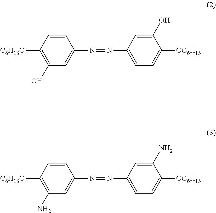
C1([C6H13O])=C(O)C=C(N=NC2=CC=C([OC6H13])C(O)=C2)C=C1.C1([C6H13O])=C(N)C=C(N=NC2=CC=C([OC6H13])C(N)=C2)C=C1
